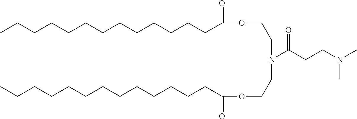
CCCCCCCCCCCCCC(OCCN(CCOC(CCCCCCCCCCCCC)=O)C(CCN(C)C)=O)=O
